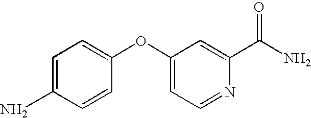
C1=CC(OC2=CC=NC(C(N)=O)=C2)=CC=C1N
